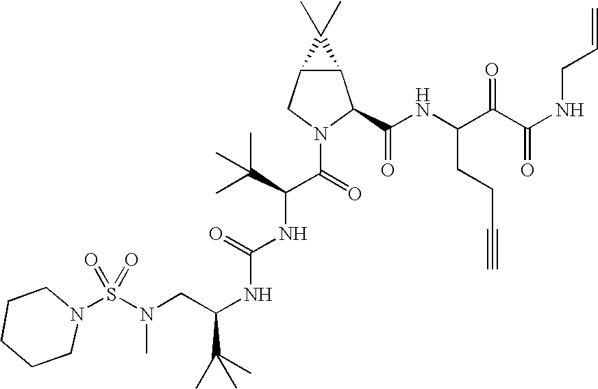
N(C(NC(C(=O)N1C(C(NC(C(C(NCC=C)=O)=O)CCC#C)=O)C2C(C1)C2(C)C)C(C)(C)C)=O)C(CN(S(N1CCCCC1)(=O)=O)C)C(C)(C)C
